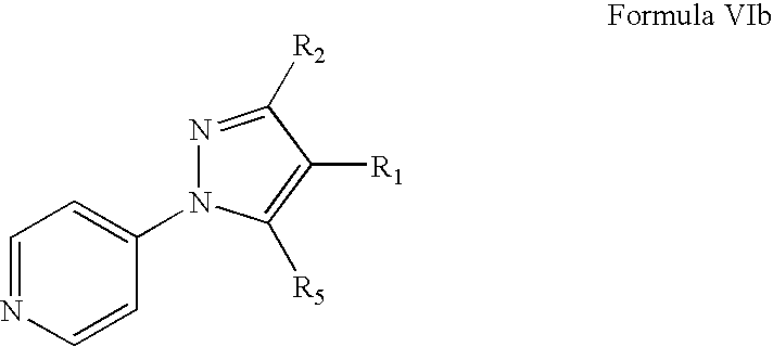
N1=C([R2])C([R1])=C([R5])N1C1=CC=NC=C1
